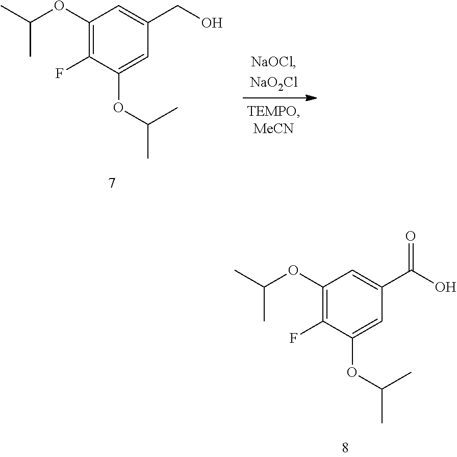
C1(OC(C)C)=C(F)C(OC(C)C)=CC(C(O)=O)=C1.C1(OC(C)C)=C(F)C(OC(C)C)=CC(CO)=C1
